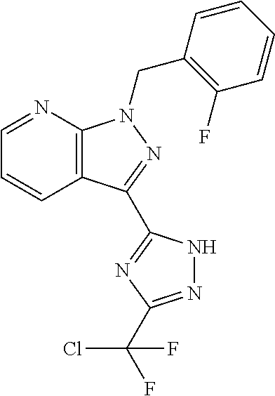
C12=C(N=CC=C1)N(CC1=C(F)C=CC=C1)N=C2C1=NC(C(F)(Cl)F)=NN1
